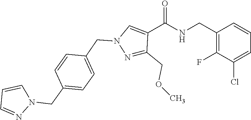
C1(CNC(=O)C2=CN(CC3=CC=C(CN4C=CC=N4)C=C3)N=C2COC)=C(F)C(Cl)=CC=C1
